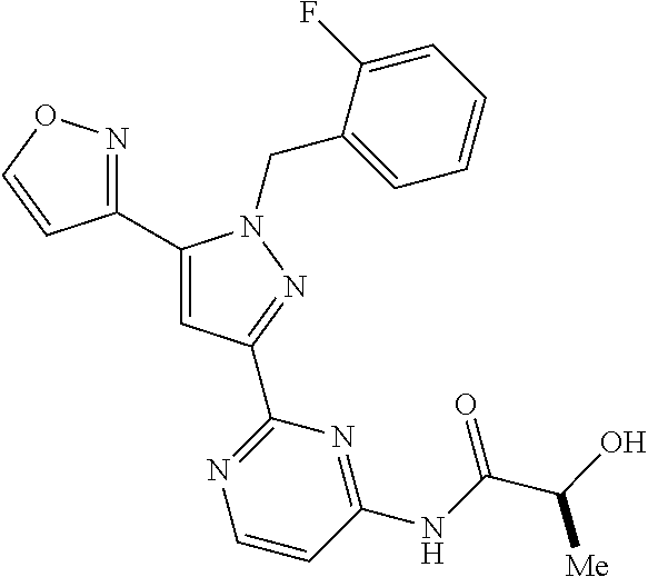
C1(C2=NOC=C2)=CC(C2=NC=CC(NC(=O)C(O)[Me])=N2)=NN1CC1=CC=CC=C1F
